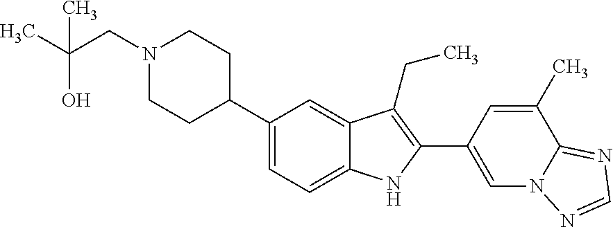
C1(C2CCN(CC(C)(C)O)CC2)=CC=C2C(=C1)C(CC)=C(C1=CN3C(=NC=N3)C(C)=C1)N2
